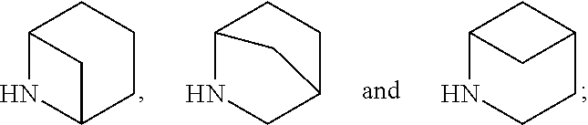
C12NCCC(C1)C2.C12NC(CCC1)C2.C12NCC(CC1)C2
